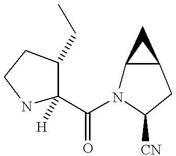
C(N1C2C(CC1[CN])C2)(=O)C1([H])NCCC1CC
